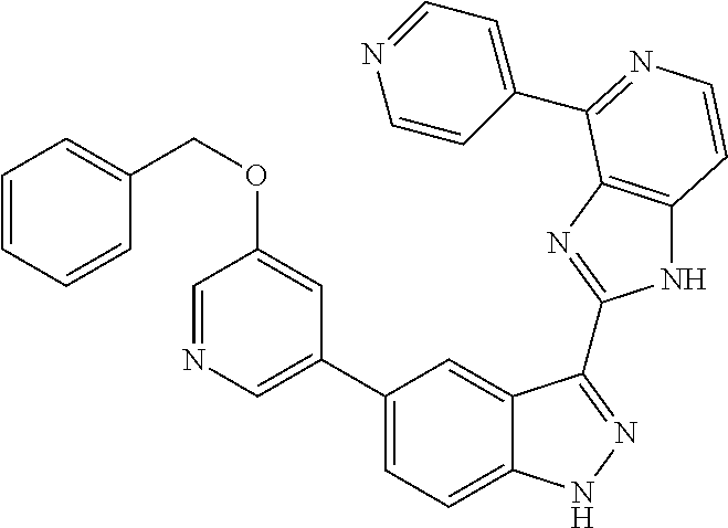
C1(C2=CN=CC(OCC3=CC=CC=C3)=C2)=CC=C2C(=C1)C(C1=NC3=C(N1)C=CN=C3C1=CC=NC=C1)=NN2
